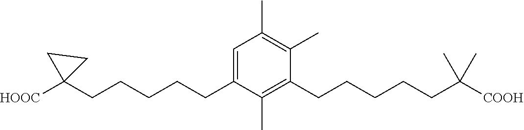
C1(C)=C(C)C(CCCCCC(C)(C)[COOH])=C(C)C(CCCCCC2([HOOC])CC2)=C1
